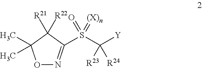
O1N=C(S(C([R24])([Y])[R23])(=[(X)n])=O)C([R22])([R21])C1(C)C
